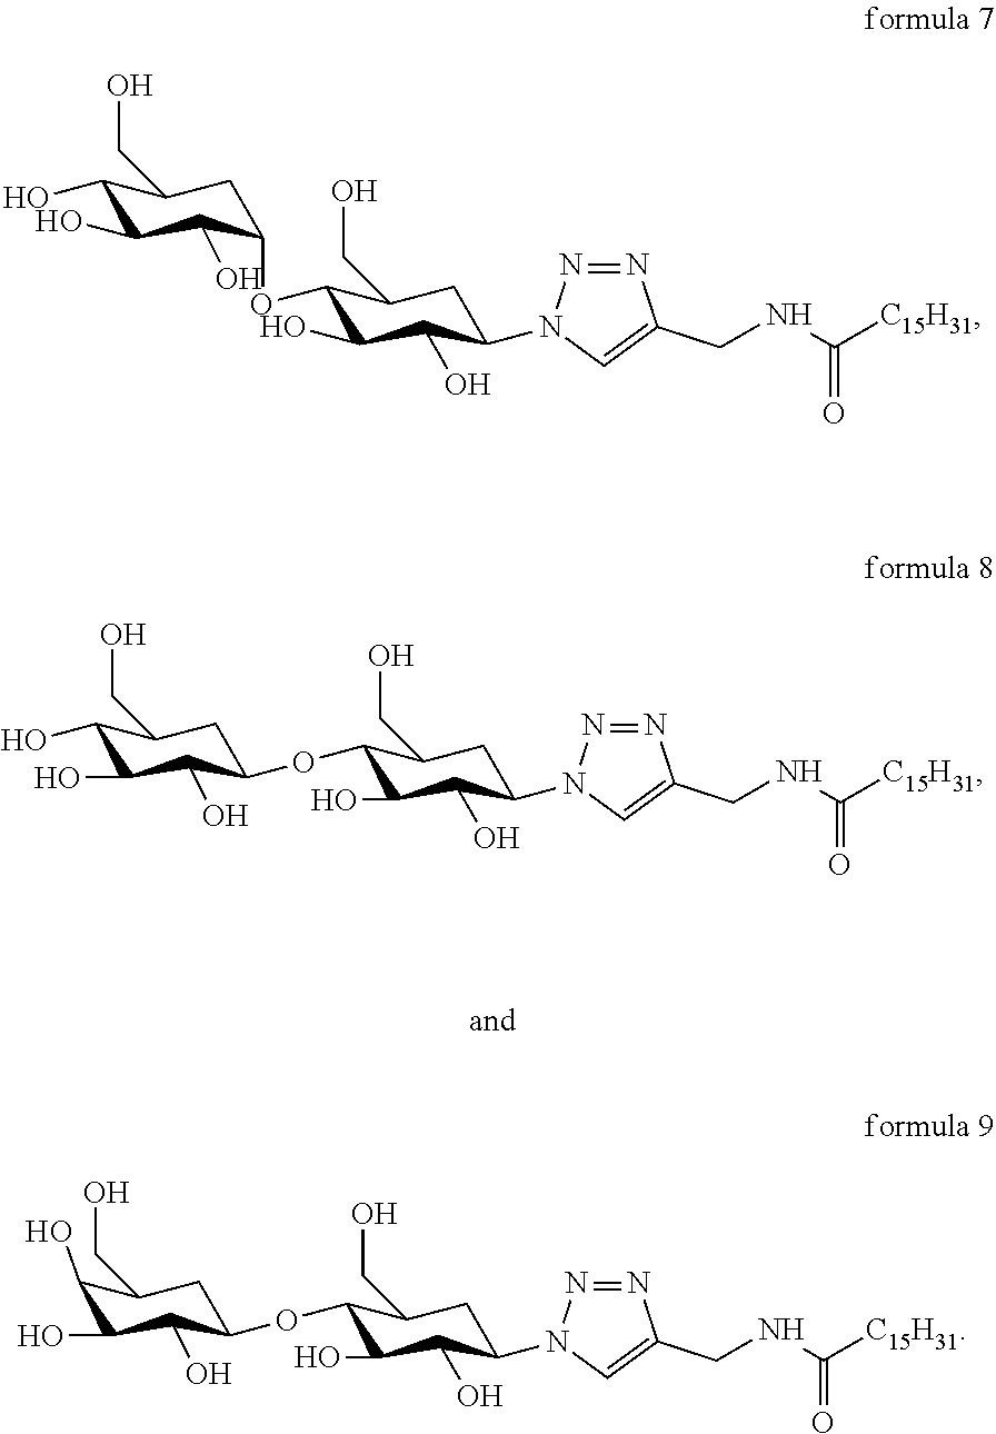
C1(O)C(O)C(O)C(OC2C(O)C(O)C(N3N=NC(CNC(=O)[C15H31])=C3)CC2CO)CC1CO.C1(OC2C(O)C(O)C(O)C(CO)C2)C(O)C(O)C(N2N=NC(CNC(=O)[C15H31])=C2)CC1CO.C1(OC2C(O)C(O)C(O)C(CO)C2)C(O)C(O)C(N2N=NC(CNC(=O)[C15H31])=C2)CC1CO
